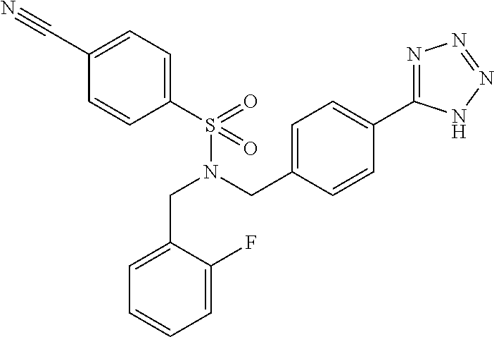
C1(S(N(CC2=CC=C(C3=NN=NN3)C=C2)CC2=CC=CC=C2F)(=O)=O)=CC=C(C#N)C=C1
